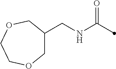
C(NC(=O)C)C1COCCOC1
